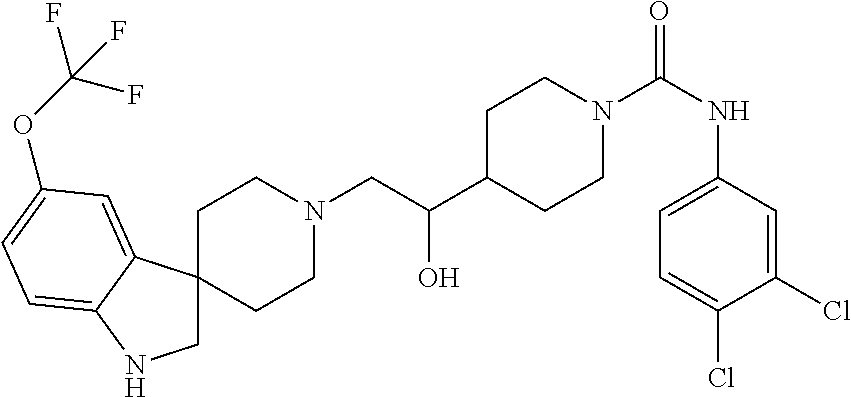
N1(CC(C2CCN(C(NC3=CC=C(Cl)C(Cl)=C3)=O)CC2)O)CCC2(CC1)CNC1=CC=C(OC(F)(F)F)C=C21
